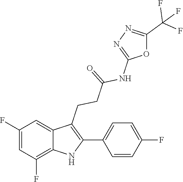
O1C(C(F)(F)F)=NN=C1NC(CCC1=C(C2=CC=C(F)C=C2)NC2=C(F)C=C(F)C=C12)=O
